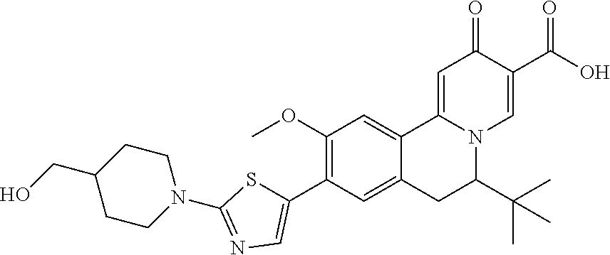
C1(OC)=C(C2=CN=C(N3CCC(CO)CC3)S2)C=C2C(=C1)C1=CC(=O)C(C(=O)O)=CN1C(C(C)(C)C)C2
